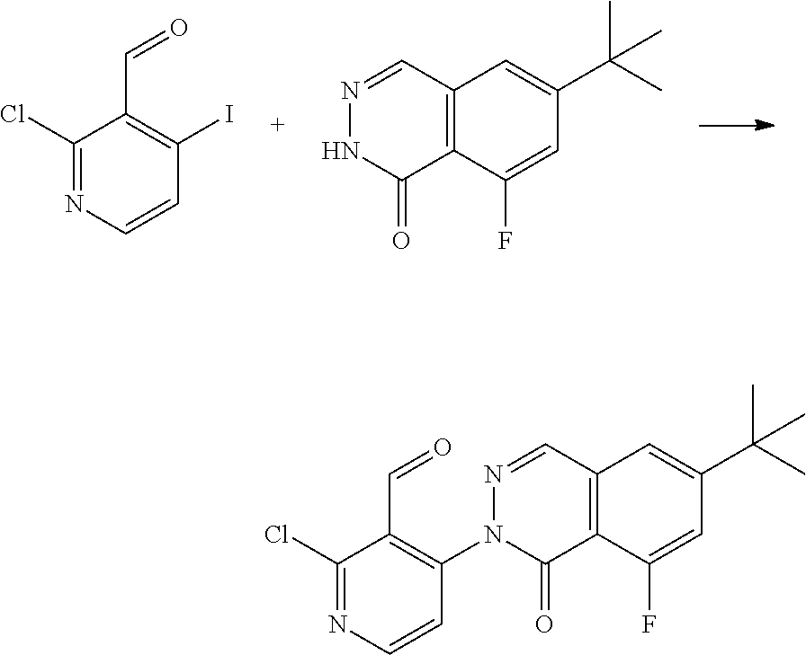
ClC1=NC=CC(I)=C1C=O.N1N=CC2=C(C1=O)C(F)=CC(C(C)(C)C)=C2.ClC1=NC=CC(N2N=CC3=C(C2=O)C(F)=CC(C(C)(C)C)=C3)=C1C=O
